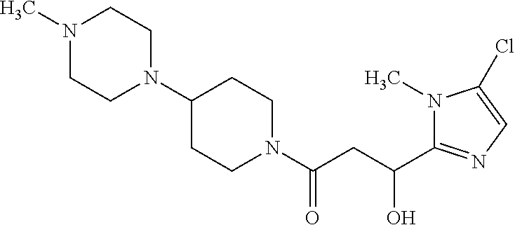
C1(N2CCN(C)CC2)CCN(C(CC(C2=NC=C(Cl)N2C)O)=O)CC1
